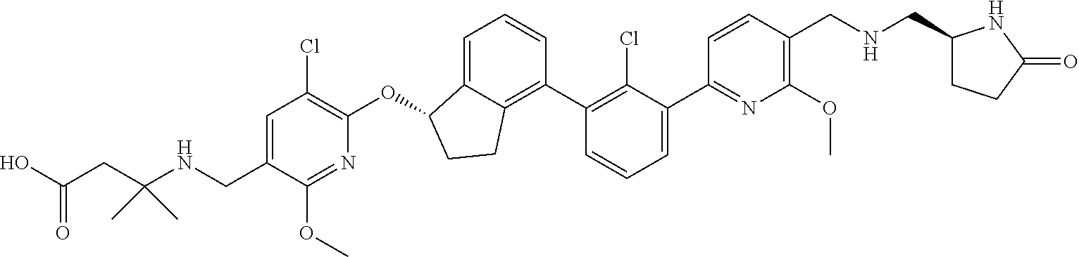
C(C1=CC(Cl)=C(OC2C3=CC=CC(C4=C(Cl)C(C5=NC(OC)=C(CNCC6CCC(=O)N6)C=C5)=CC=C4)=C3CC2)N=C1OC)NC(CC(O)=O)(C)C
